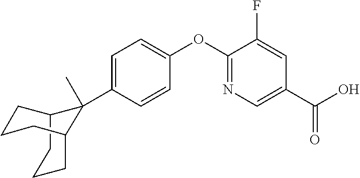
C12CCCC(CCC1)C2(C1=CC=C(OC2=NC=C(C(O)=O)C=C2F)C=C1)C
